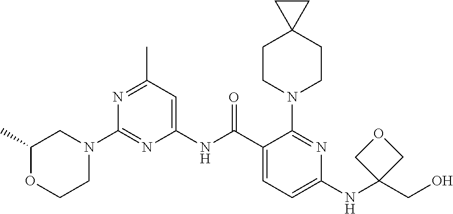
C1(NC(C2=CC=C(NC3(CO)COC3)N=C2N2CCC3(CC2)CC3)=O)=CC(C)=NC(N2CC(C)OCC2)=N1
